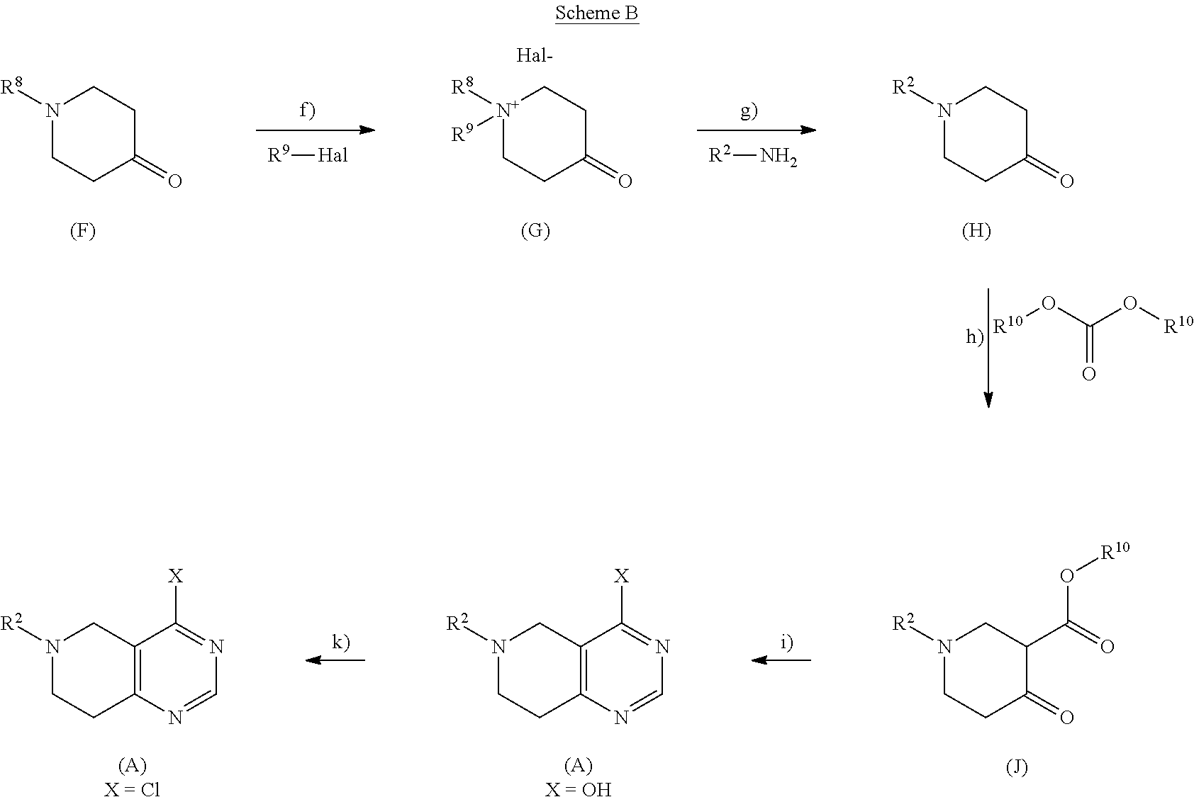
N1([R8])CCC(=O)CC1.[(F)].[R9][Hal].[N+]1([R8])([R9])CCC(=O)CC1.[(G)].[Hal-].[R2]N.N1([R2])CCC(=O)CC1.[(H)].[R10]OC(O[R10])=O.N1([R2])CCC2=C(C1)C([X])=NC=N2.[(A)X = OH].N1([R2])CCC(=O)C(C(=O)O[R10])C1.[(J)].N1([R2])CCC2=C(C1)C([X])=NC=N2.[(A)X = Cl]
